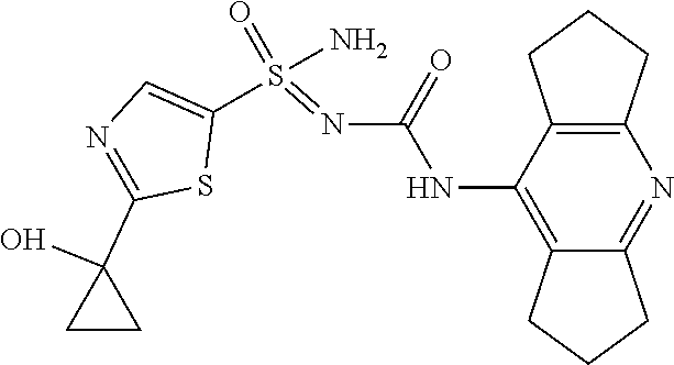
C12=C(NC(N=S(=O)(N)C3=CN=C(C4(O)CC4)S3)=O)C3=C(CCC3)N=C1CCC2
